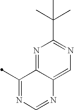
C1=C2C(=NC(C(C)(C)C)=N1)C(C)=NC=N2
